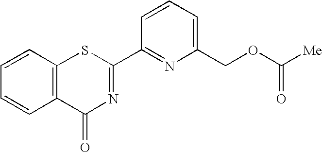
C1=CC2=C(C=C1)C(=O)N=C(C1=NC(COC([Me])=O)=CC=C1)S2
